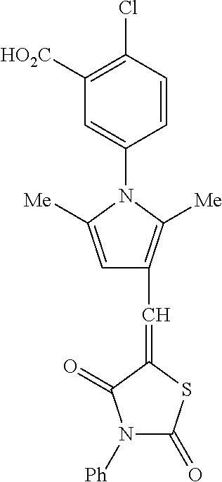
C1([HO2C])=C(Cl)C=CC(N2C([Me])=CC(C=C3SC(=O)N([Ph])C3=O)=C2[Me])=C1
